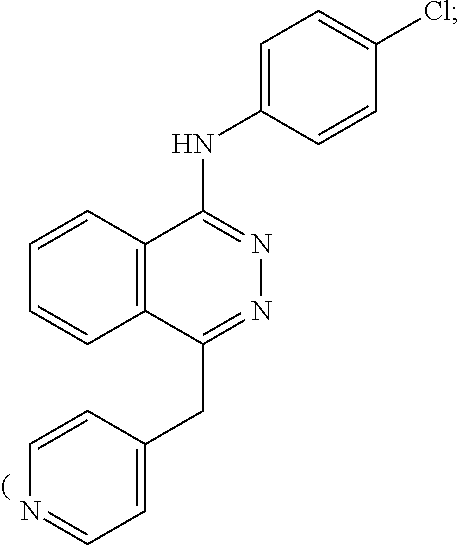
C1=C(NC2=NN=C(CC3=CC=NC=C3)C3=C2C=CC=C3)C=CC(Cl)=C1
